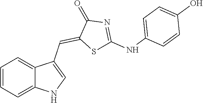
C1=CC=C2C(=C1)C(C=C1SC(NC3=CC=C(O)C=C3)=NC1=O)=CN2
